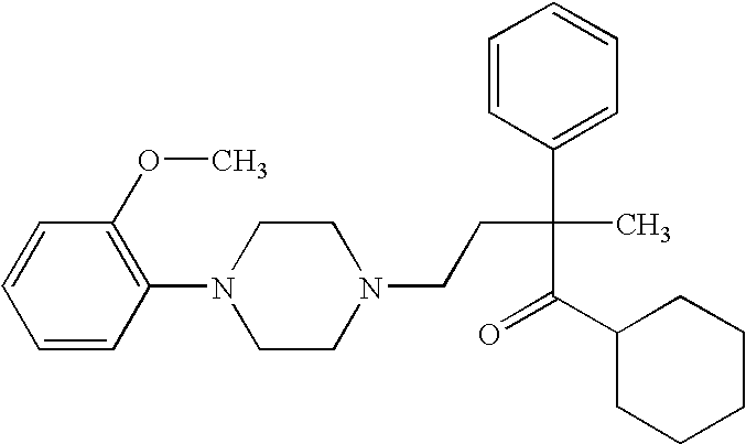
C1=CC=CC(N2CCN(CCC(C3=CC=CC=C3)(C)C(=O)C3CCCCC3)CC2)=C1OC
